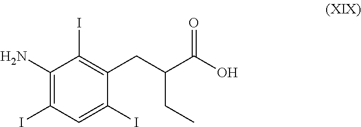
C1(N)=C(I)C=C(I)C(CC(C(O)=O)CC)=C1I
